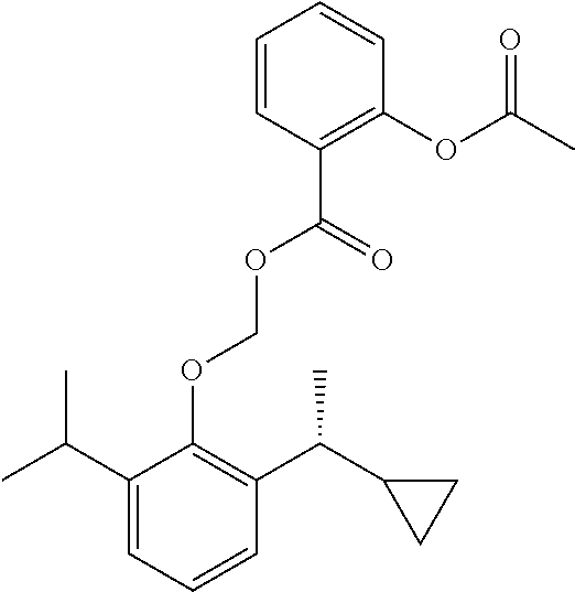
C1(C(C)C)=CC=CC(C(C2CC2)C)=C1OCOC(C1=C(OC(C)=O)C=CC=C1)=O
